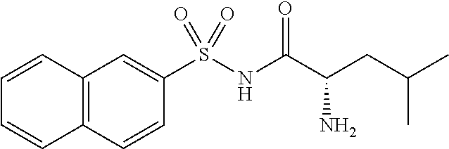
C12=C(C=CC(S(NC(C(CC(C)C)N)=O)(=O)=O)=C1)C=CC=C2
